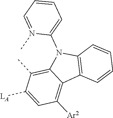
C1=C([LA])C(C)=C2C(=C1[Ar2])C1=C(N2C2=CC=CC=N2C)C=CC=C1
